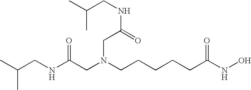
CC(C)CNC(CN(CCCCCC(NO)=O)CC(NCC(C)C)=O)=O
